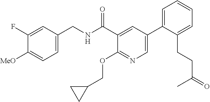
C1=C(CNC(C2=CC(C3=CC=CC=C3CCC(=O)C)=CN=C2OCC2CC2)=O)C=C(F)C([MeO])=C1
